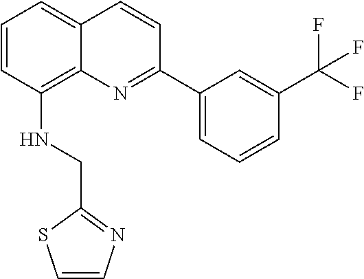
C1=CC(NCC2=NC=CS2)=C2C(=C1)C=CC(C1=CC=CC(C(F)(F)F)=C1)=N2
